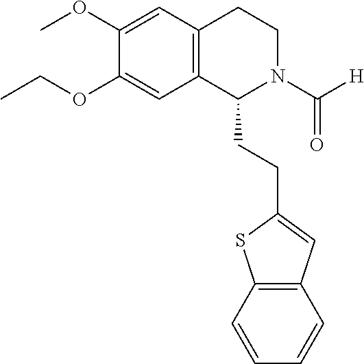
C12=C(C(CCC3=CC4=C(S3)C=CC=C4)N(C([H])=O)CC1)C=C(OCC)C(OC)=C2
